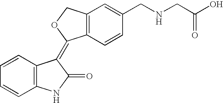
C1=CC2=C(C=C1)NC(=O)C2=C1C2=C(CO1)C=C(CNCC(O)=O)C=C2
